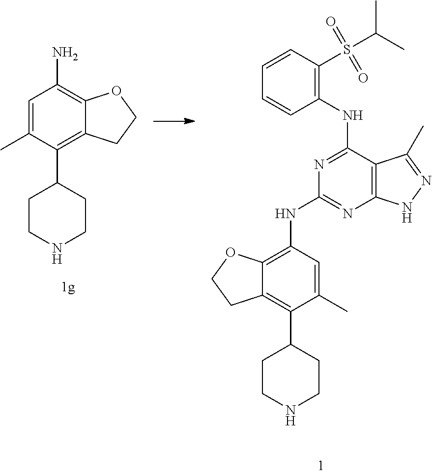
C1=C(C)C(C2CCNCC2)=C2C(=C1N)OCC2.N1=C(NC2=C(S(C(C)C)(=O)=O)C=CC=C2)C2=C(N=C1NC1=C3C(=C(C4CCNCC4)C(C)=C1)CCO3)NN=C2C
